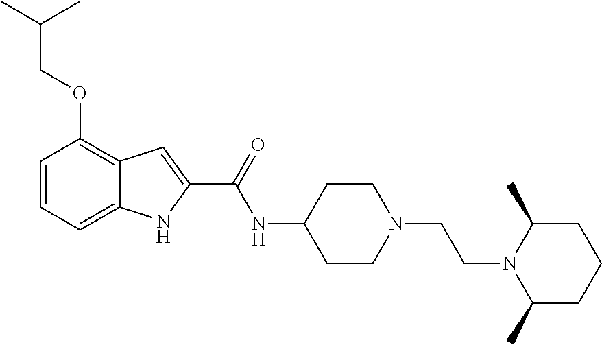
C1=CC=C2C(=C1OCC(C)C)C=C(C(=O)NC1CCN(CCN3C(C)CCCC3C)CC1)N2
